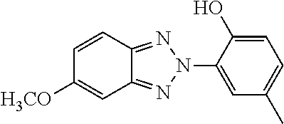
C1=CC2=NN(C3=CC(C)=CC=C3O)N=C2C=C1[H3CO]
